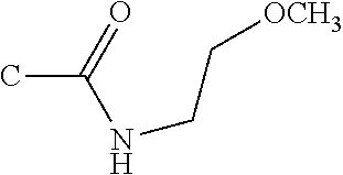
CC(=O)NCC[OCH3]
